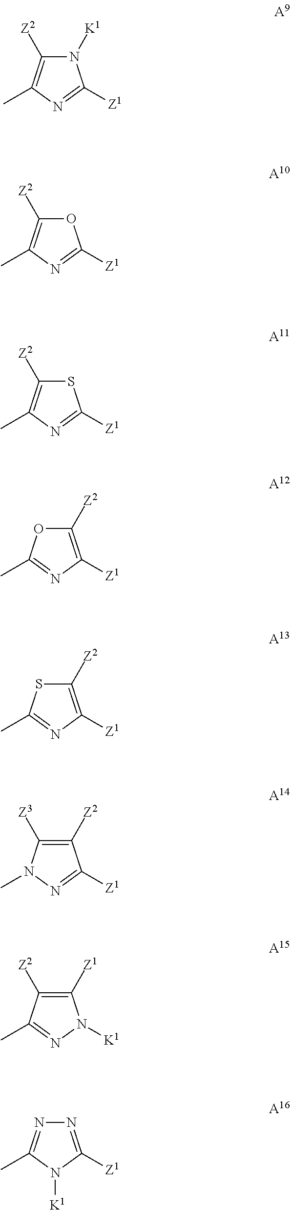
N1([K1])C([Z2])=C(C)N=C1[Z1].O1C([Z2])=C(C)N=C1[Z1].S1C([Z2])=C(C)N=C1[Z1].C1([Z2])=C([Z1])N=C(C)O1.C1([Z2])=C([Z1])N=C(C)S1.C1([Z2])=C([Z3])N(C)N=C1[Z1].C1([Z1])=C([Z2])C(C)=NN1[K1].N1=C([Z1])N([K1])C(C)=N1
